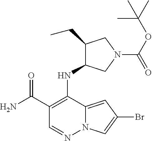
C1(C(N)=O)=C(NC2C(CC)CN(C(OC(C)(C)C)=O)C2)C2=CC(Br)=CN2N=C1
